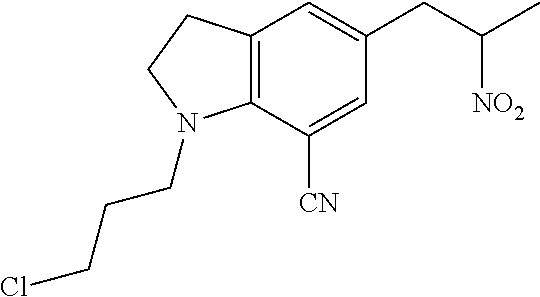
C12=C(C([CN])=CC(CC([NO2])C)=C1)N(CCCCl)CC2
